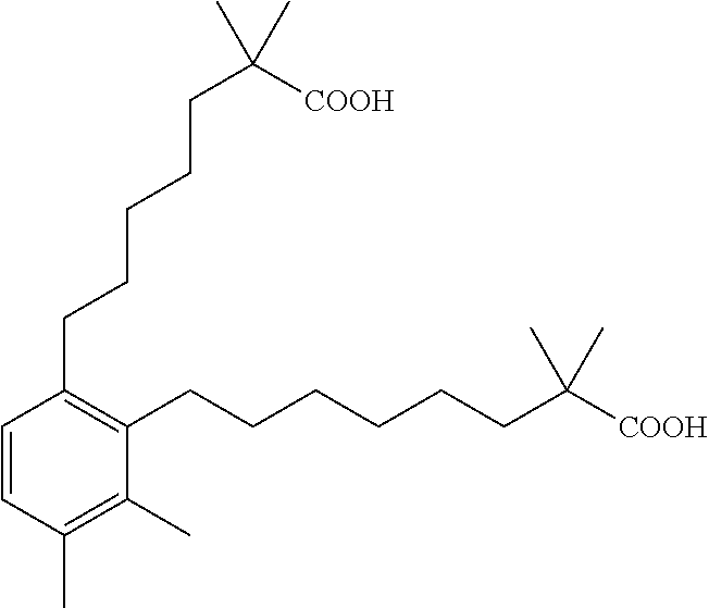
C1(CCCCCC([COOH])(C)C)=C(CCCCCCC([COOH])(C)C)C(C)=C(C)C=C1
